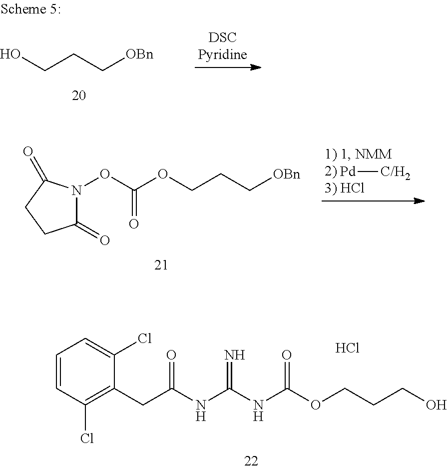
OCCC[OBn].[Pd][C/H2].C1(=O)N(OC(OCCC[OBn])=O)C(=O)CC1.Cl.C1=CC(Cl)=C(CC(NC(NC(OCCCO)=O)=N)=O)C(Cl)=C1
